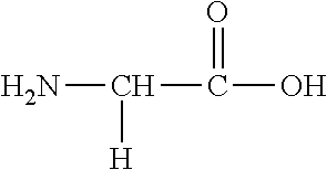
NC(C(O)=O)[H]
